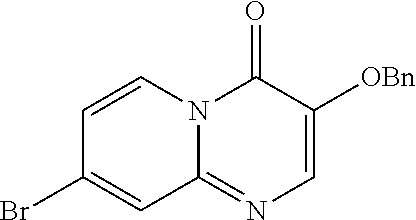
C1=CN2C(=NC=C([OBn])C2=O)C=C1Br
